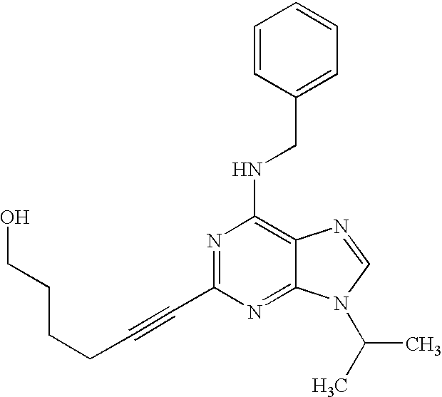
N1=C(C#CCCCCO)N=C2C(=C1NCC1=CC=CC=C1)N=CN2C(C)C
